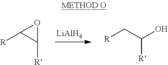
[LiAlH4].C1([R])OC1[R].[R]CC(O)[R]
